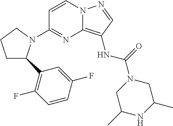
C1=CN2C(=C(NC(N3CC(C)NC(C)C3)=O)C=N2)N=C1N1C(C2=C(F)C=CC(F)=C2)CCC1
